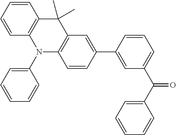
C1(C2=CC(C(=O)C3=CC=CC=C3)=CC=C2)=CC2=C(C=C1)N(C1=CC=CC=C1)C1=C(C2(C)C)C=CC=C1
